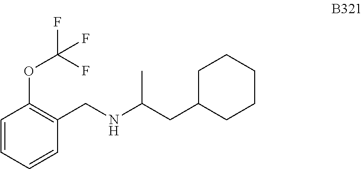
O(C(F)(F)F)C1=C(CNC(CC2CCCCC2)C)C=CC=C1
